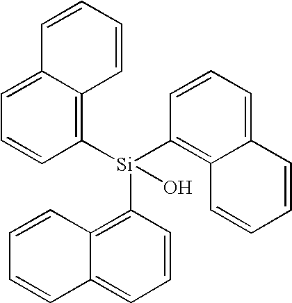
C1([Si](O)(C2=C3C(=CC=C2)C=CC=C3)C2=C3C(=CC=C2)C=CC=C3)=C2C(=CC=C1)C=CC=C2
